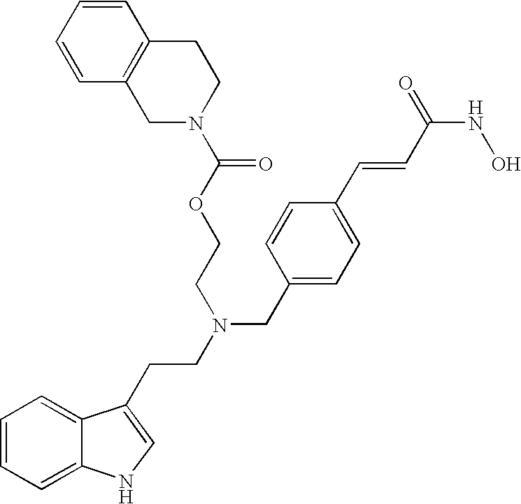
C1=CC=C2C(=C1)C(CCN(CC1=CC=C(C=CC(NO)=O)C=C1)CCOC(N1CCC3=C(C1)C=CC=C3)=O)=CN2
